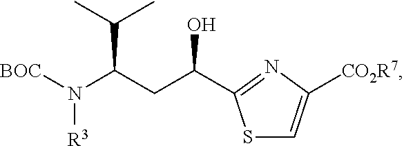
N([R3])([BOC])C(CC(O)C1=NC([CO2R7])=CS1)C(C)C
